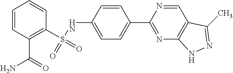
C1=CC(C(N)=O)=C(S(NC2=CC=C(C3=NC4=C(C=N3)C(C)=NN4)C=C2)(=O)=O)C=C1
